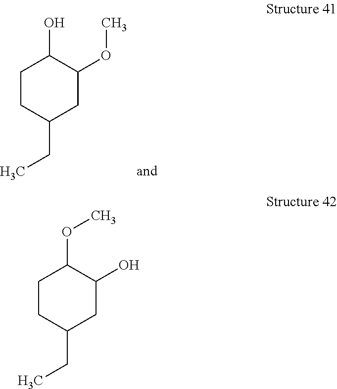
C1CC(CC)CC(OC)C1O.C1CC(CC)CC(O)C1OC
